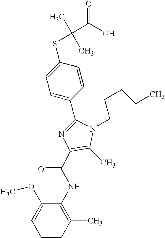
C1(C2=CC=C(SC(C)(C)C(O)=O)C=C2)=NC(C(NC2=C(C)C=CC=C2OC)=O)=C(C)N1CCCCC
